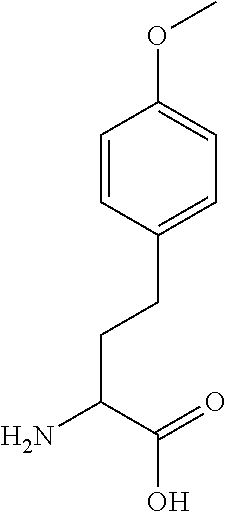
C(C(=O)O)(N)CCC1=CC=C(OC)C=C1
